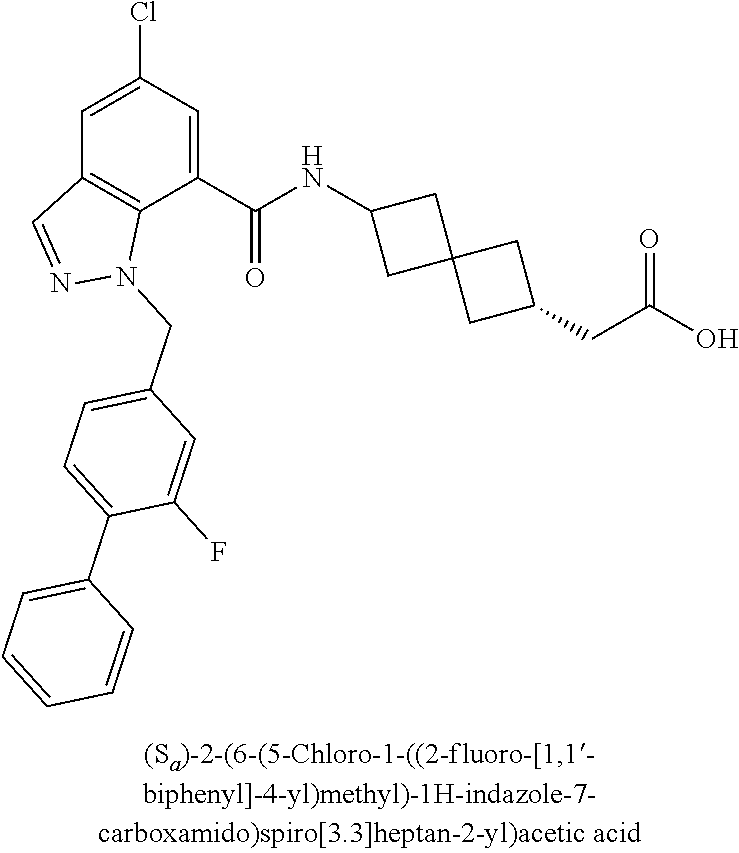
C1=C(Cl)C=C(C(NC2CC3(C2)CC(CC(O)=O)C3)=O)C2=C1C=NN2CC1=CC=C(C2=CC=CC=C2)C(F)=C1
